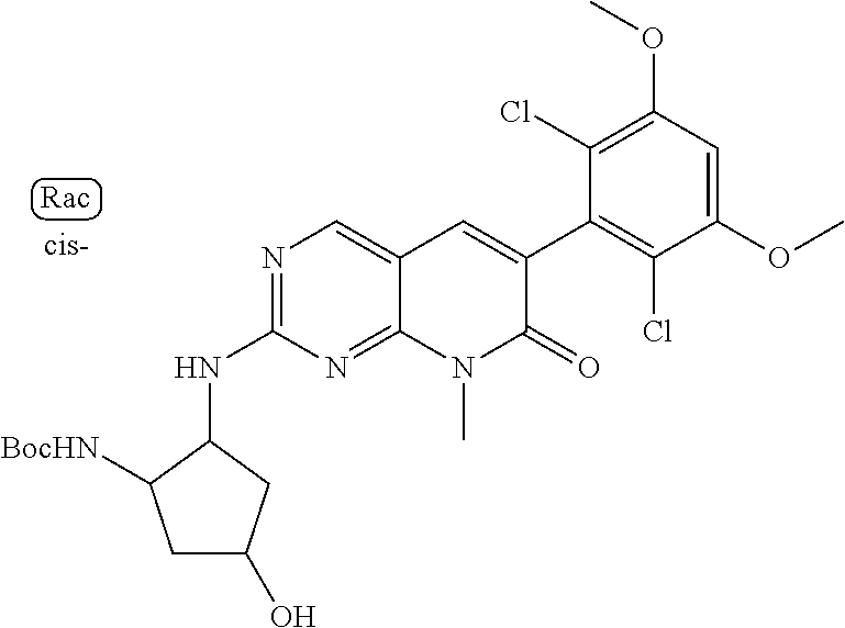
N1=C(NC2CC(O)CC2[BocHN])N=C2C(=C1)C=C(C1=C(Cl)C(OC)=CC(OC)=C1Cl)C(=O)N2C
